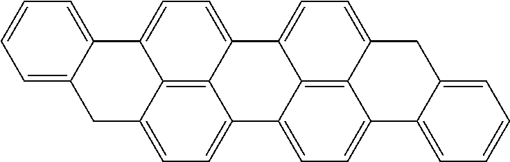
C1=C2C(=CC=C1)C1=CC=C3C4=C1C(=CC=C4C1=CC=C4C5=C1C3=CC=C5CC1=CC=CC=C41)C2
